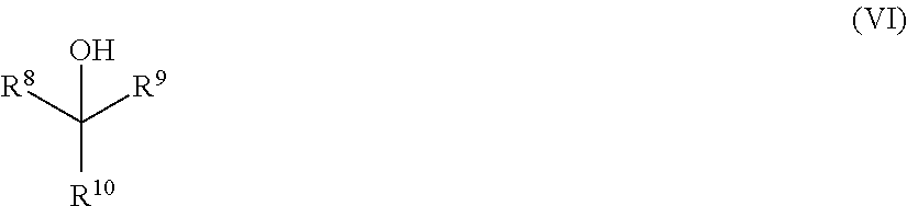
[R10]C([R8])([R9])O
